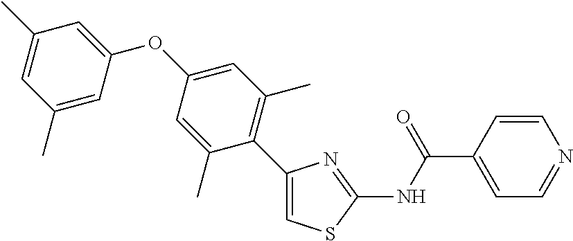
C1(C2=C(C)C=C(OC3=CC(C)=CC(C)=C3)C=C2C)=CSC(NC(C2=CC=NC=C2)=O)=N1
